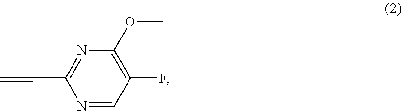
N1=C(C#C)N=CC(F)=C1OC
